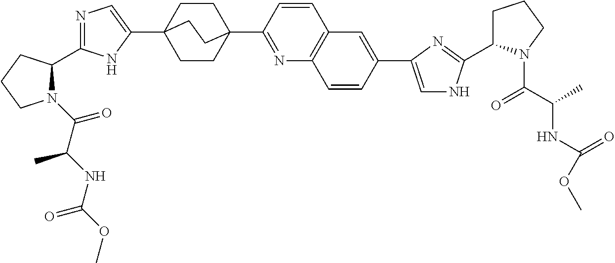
C(=O)(C(NC(=O)OC)C)N1C(C2=NC=C(C34CCC(C5=NC6=C(C=C5)C=C(C5=CNC(C7CCCN7C(C(C)NC(OC)=O)=O)=N5)C=C6)(CC3)CC4)N2)CCC1
